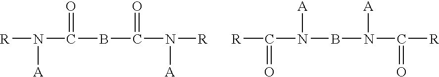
[R]N(C(BC(N([R])[A])=O)=O)[A].[R]C(N(BN(C([R])=O)[A])[A])=O
